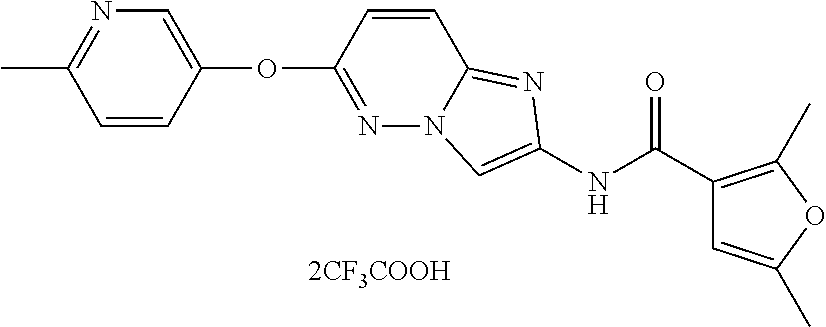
O(C1=NN2C(=NC(NC(C3=C(C)OC(C)=C3)=O)=C2)C=C1)C1=CN=C(C)C=C1.[2CF3COOH]
